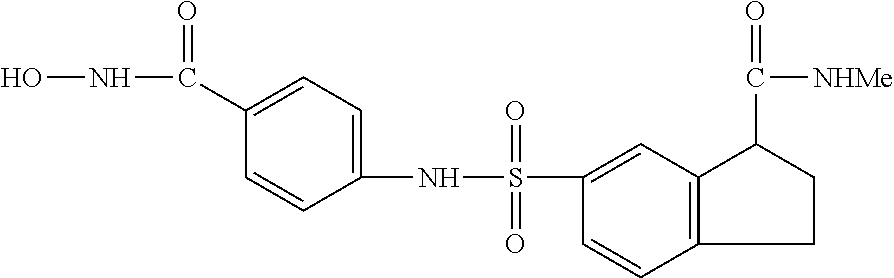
C1(S(NC2=CC=C(C(NO)=O)C=C2)(=O)=O)=CC2=C(C=C1)CCC2C(=O)[NHMe]
